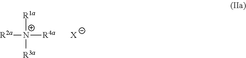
[R1a][N+]([R4a])([R2a])[R3a].[X]
